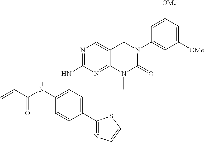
C1(NC(=O)C=C)=C(NC2=NC=C3C(=N2)N(C)C(=O)N(C2=CC([OMe])=CC([OMe])=C2)C3)C=C(C2=NC=CS2)C=C1
